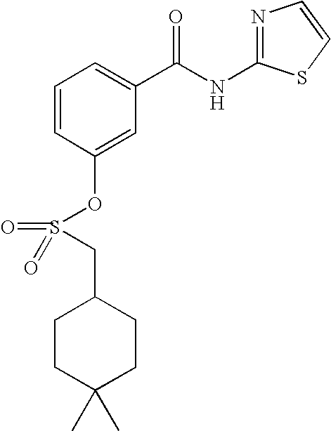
C1=CC(OS(=O)(=O)CC2CCC(C)(C)CC2)=CC(C(NC2=NC=CS2)=O)=C1
